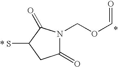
C1(=O)N(COC=O)C(=O)C(S)C1
